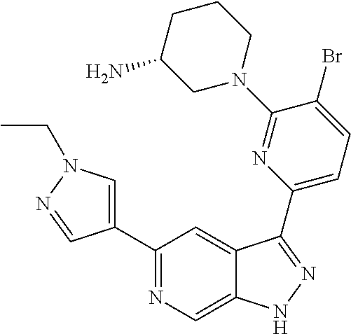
C1(C2=CN(CC)N=C2)=NC=C2C(=C1)C(C1=CC=C(Br)C(N3CCCC(N)C3)=N1)=NN2
